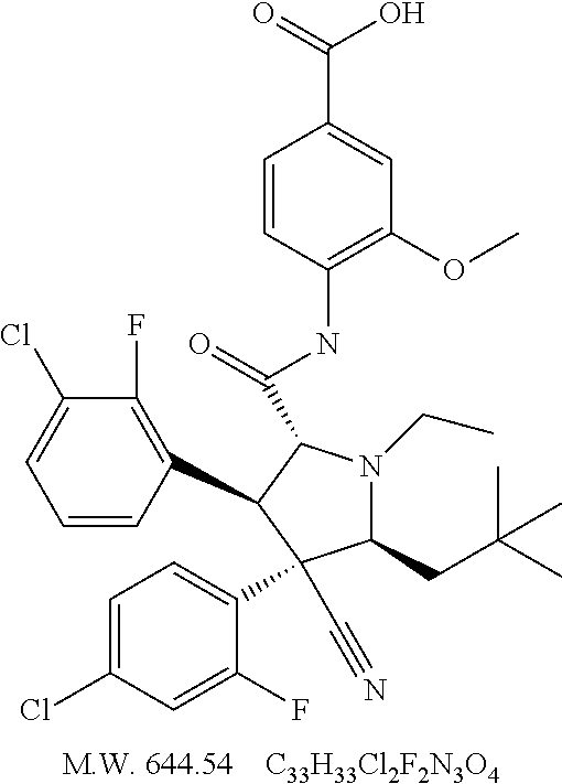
[C33H33Cl2F2N3O4].C1=CC(C2C(C(=O)NC3=C(OC)C=C(C(=O)O)C=C3)N(CC)C(CC(C)(C)C)C2(C2=CC=C(Cl)C=C2F)C#N)=C(F)C(Cl)=C1
